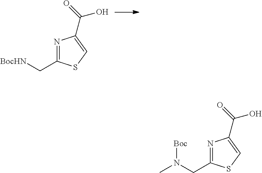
N1=C(C[BocHN])SC=C1C(=O)O.N1=C(CN(C)[Boc])SC=C1C(=O)O
